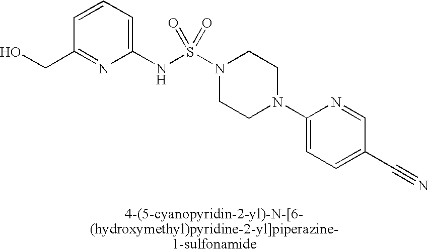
C1=CC=C(NS(N2CCN(C3=CC=C(C#N)C=N3)CC2)(=O)=O)N=C1CO
